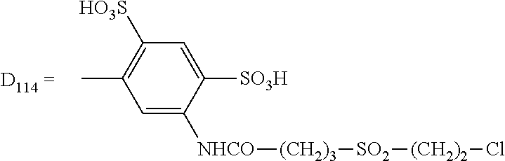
C1=C([SO3H])C([NHCO][(CH2)3][SO2][(CH2)2]Cl)=CC(C)=C1[HO3S]
